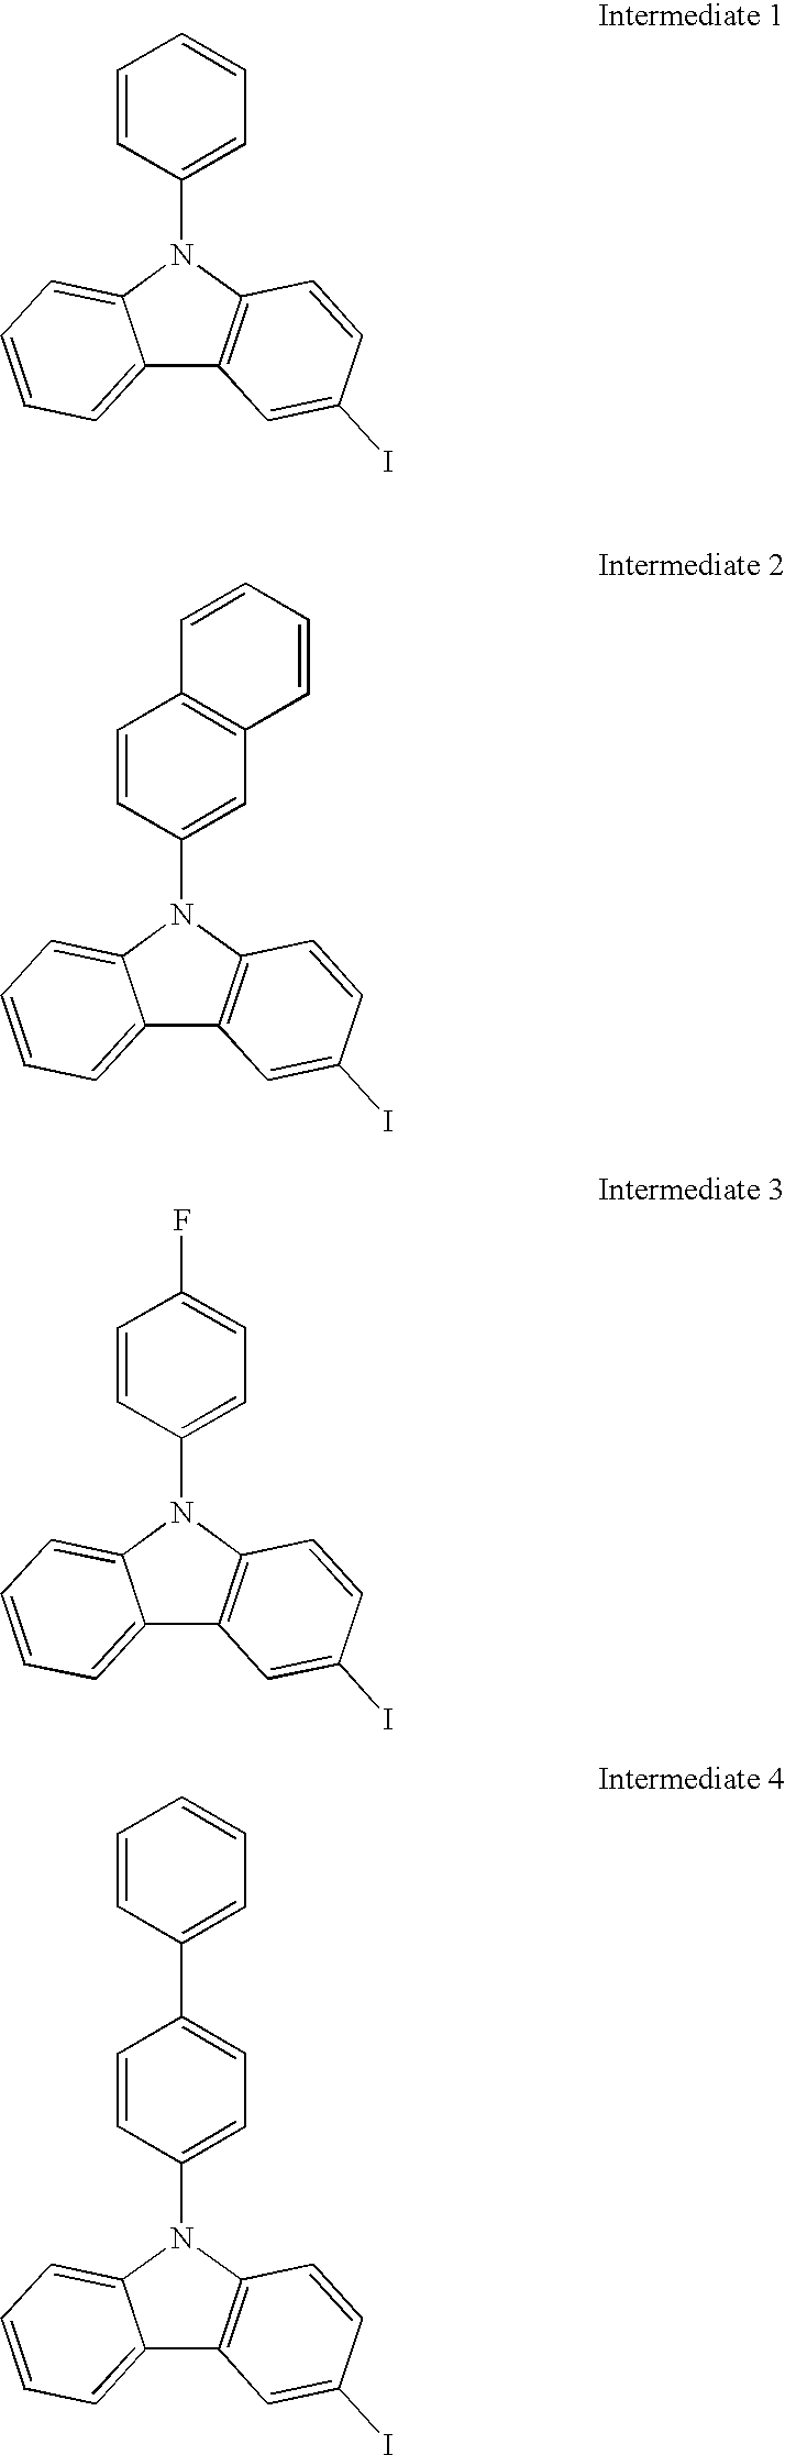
C12=CC=CC=C1N(C1=CC=CC=C1)C1=C2C=C(I)C=C1.C12=CC=CC=C1N(C1=CC3=C(C=C1)C=CC=C3)C1=C2C=C(I)C=C1.C12=CC=CC=C1N(C1=CC=C(F)C=C1)C1=C2C=C(I)C=C1.C12=CC=CC=C1N(C1=CC=C(C3=CC=CC=C3)C=C1)C1=C2C=C(I)C=C1
